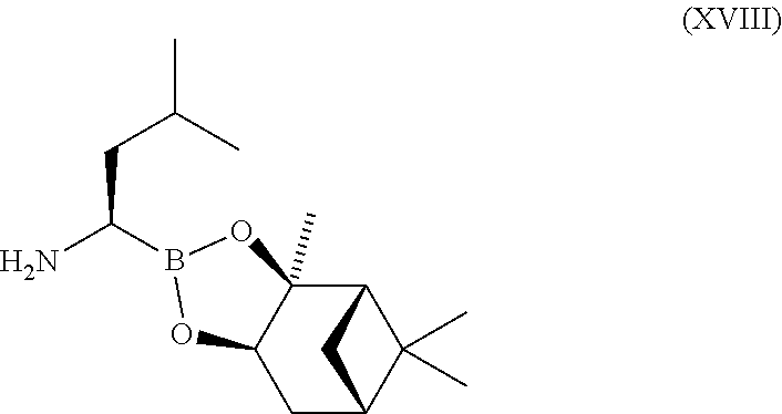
C1C2C(C)(C)C(C3(C)C1OB(C(N)CC(C)C)O3)C2
